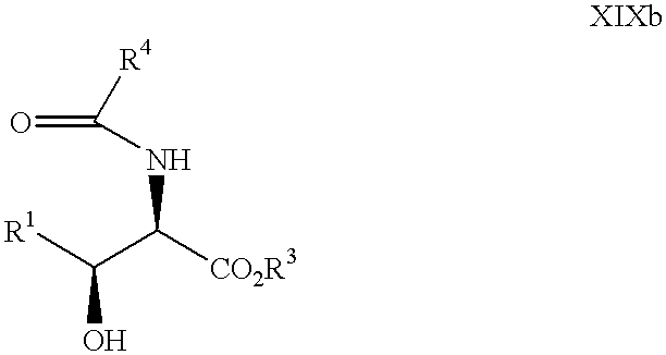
[R1]C(C([CO2R3])NC([R4])=O)O
